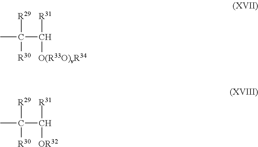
[R29]C([R30])(C([O(R33O)vR34])[R31])C.[R29]C([R30])(C([OR32])[R31])C
